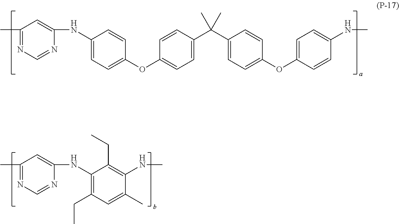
C1(C)=NC=NC(NC2=CC=C(OC3=CC=C(C(C4=CC=C(OC5=CC=C(NC)C=C5)C=C4)(C)C)C=C3)C=C2)=C1.C1(C)=NC=NC(NC2=C(CC)C=C(C)C(NC)=C2CC)=C1
